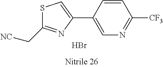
S1C(C[NC])=NC(C2=CN=C([CF3])C=C2)=C1.Br
